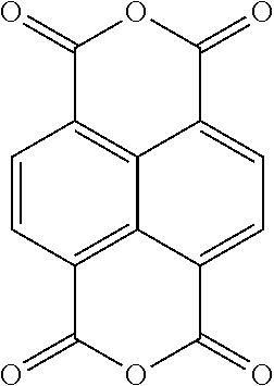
C1(=O)C2=C3C(=CC=C4C3=C(C=C2)C(=O)OC4=O)C(=O)O1
